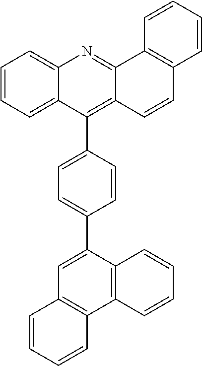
C12=CC=CC=C1C(C1=CC=C(C3=CC4=C(C5=C3C=CC=C5)C=CC=C4)C=C1)=C1C(=N2)C2=C(C=C1)C=CC=C2
